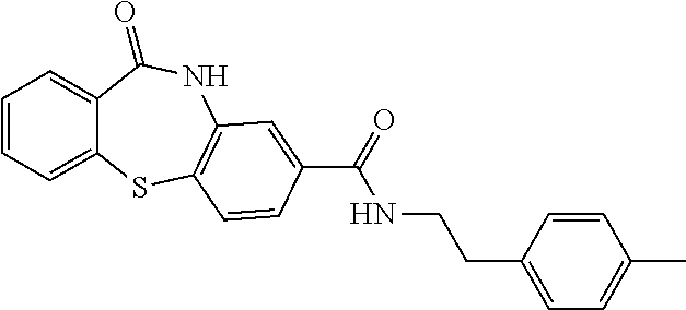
C1=CC=C2C(=C1)C(=O)NC1=C(S2)C=CC(C(=O)NCCC2=CC=C(C)C=C2)=C1
